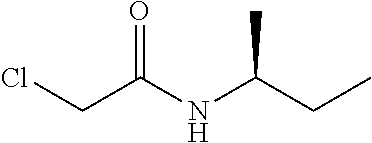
ClCC(NC(CC)C)=O
